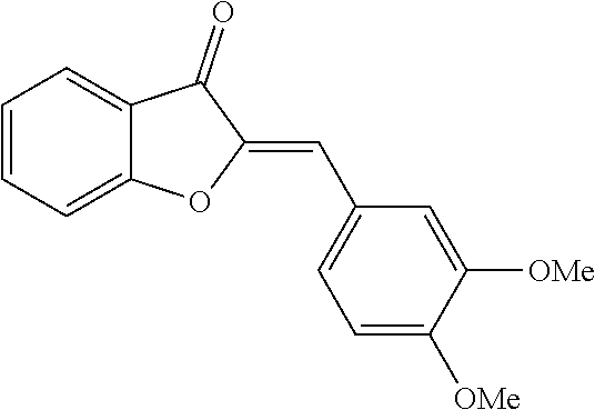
C1=CC=C2C(=C1)C(=O)C(=CC1=CC=C([OMe])C([OMe])=C1)O2
